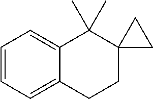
C1=CC=C2C(=C1)C(C)(C)C1(CC2)CC1
